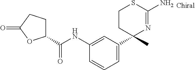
C1(NC(C2CCC(=O)O2)=O)=CC(C2(C)N=C(N)SCC2)=CC=C1
